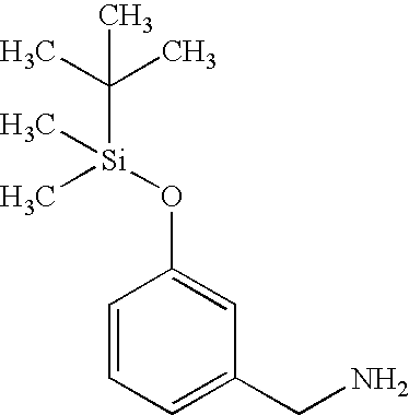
C1(O[Si](C(C)(C)C)(C)C)=CC(CN)=CC=C1
